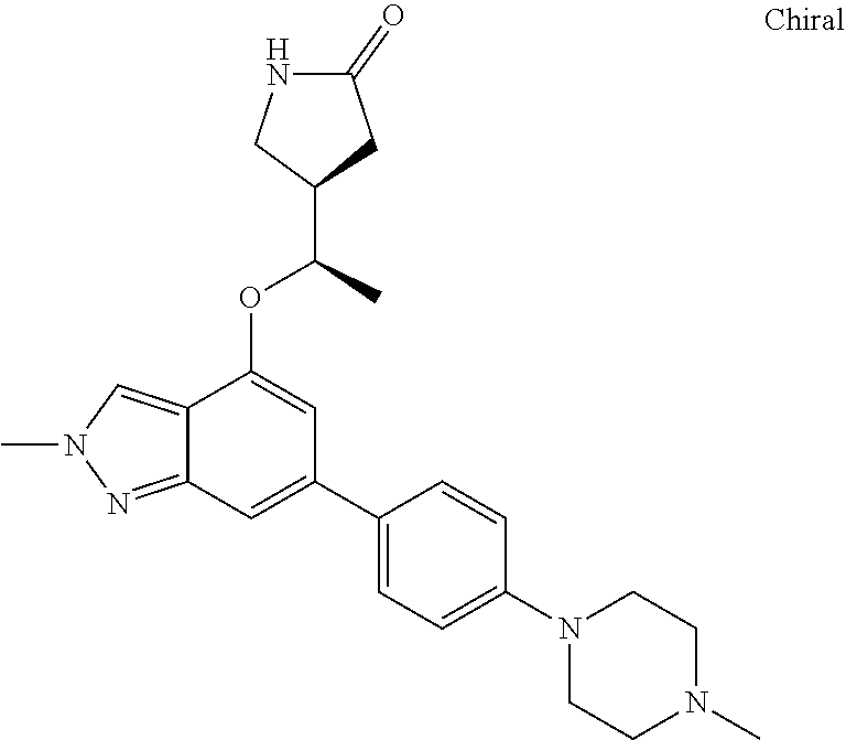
C12=NN(C)C=C1C(OC(C)C1CC(=O)NC1)=CC(C1=CC=C(N3CCN(C)CC3)C=C1)=C2
